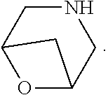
O1C2CNCC1C2
